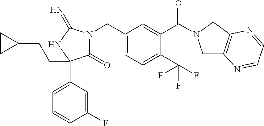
C(C1=CC=C(C(F)(F)F)C(C(=O)N2CC3=C(C2)N=CC=N3)=C1)N1C(=O)C(C2=CC=CC(F)=C2)(CCC2CC2)NC1=N
